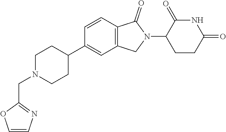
C1N(CC2=NC=CO2)CCC(C2=CC3=C(C=C2)C(=O)N(C2CCC(=O)NC2=O)C3)C1
